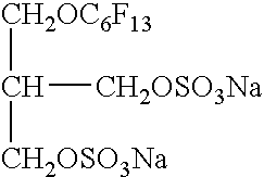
C([CH2OC6F13])([CH2OSO3Na])[CH2OSO3Na]
